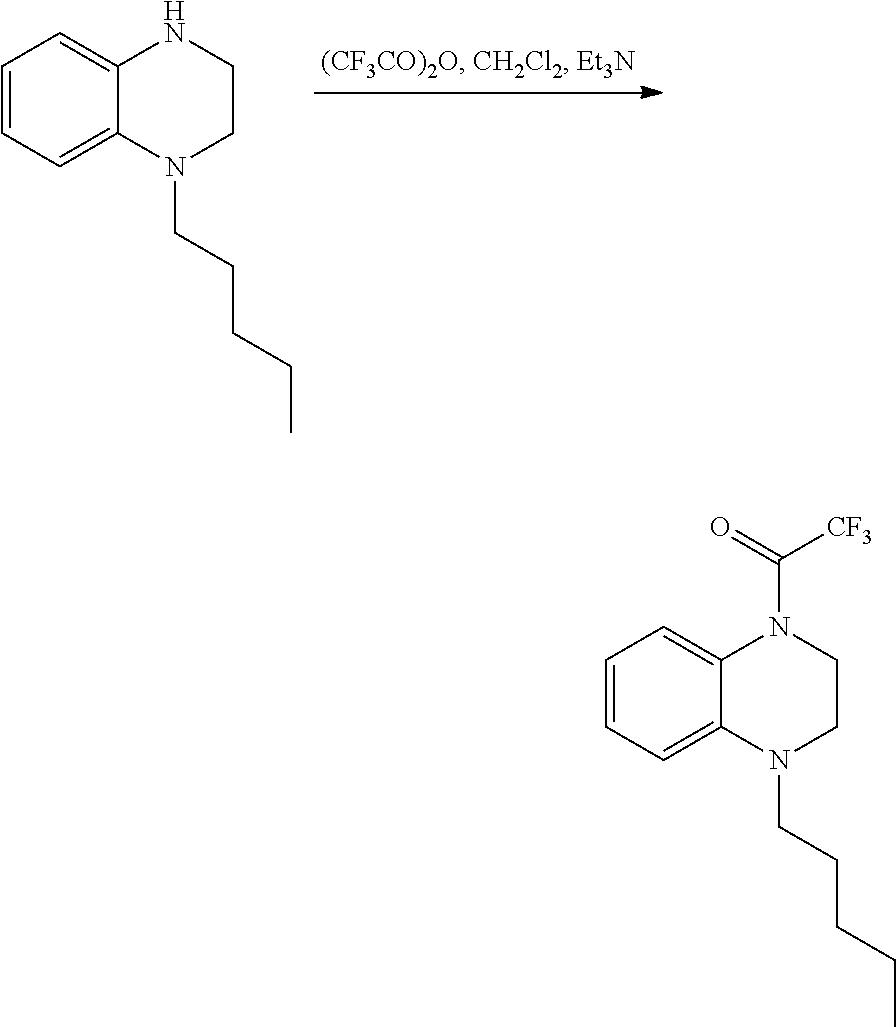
C1=CC=C2C(=C1)NCCN2CCCCC.C1=CC=C2C(=C1)N(C([CF3])=O)CCN2CCCCC
